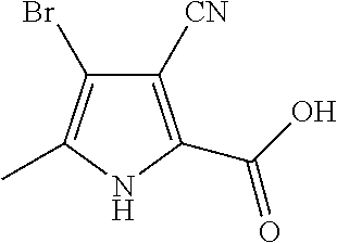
C1([CN])=C(C(O)=O)NC(C)=C1Br
